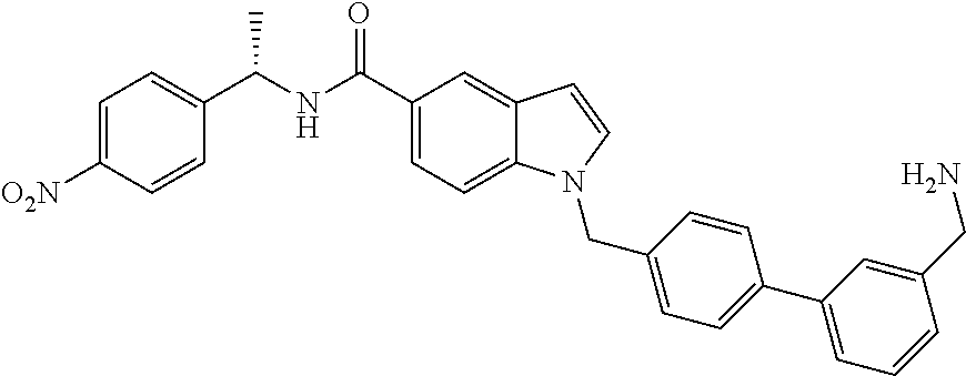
C1=C([O2N])C=CC(C(NC(C2=CC=C3C(=C2)C=CN3CC2=CC=C(C3=CC=CC(CN)=C3)C=C2)=O)C)=C1
